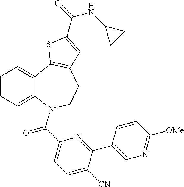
C1=CC=C2C(=C1)C1=C(CCN2C(C2=CC=C([CN])C(C3=CN=C([OMe])C=C3)=N2)=O)C=C(C(=O)NC2CC2)S1
